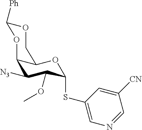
C12C([N3])C(OC)C(SC3=CN=CC([CN])=C3)OC1COC([Ph])O2
